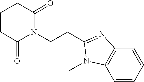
C1CC(=O)N(CCC2=NC3=C(C=CC=C3)N2C)C(=O)C1
